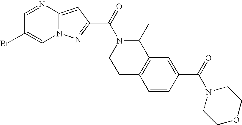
N1=CC(Br)=CN2C1=CC(C(=O)N1CCC3=C(C1C)C=C(C(=O)N1CCOCC1)C=C3)=N2
